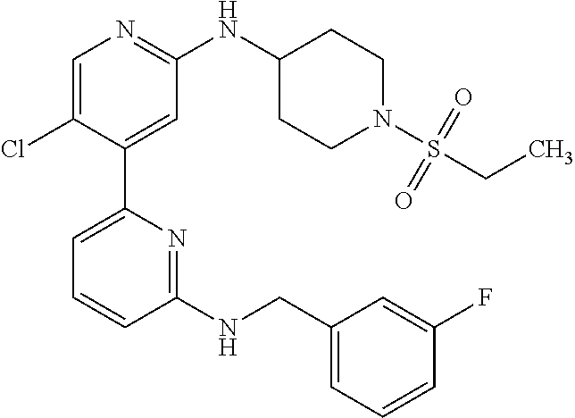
C1=C(Cl)C(C2=CC=CC(NCC3=CC=CC(F)=C3)=N2)=CC(NC2CCN(S(CC)(=O)=O)CC2)=N1
